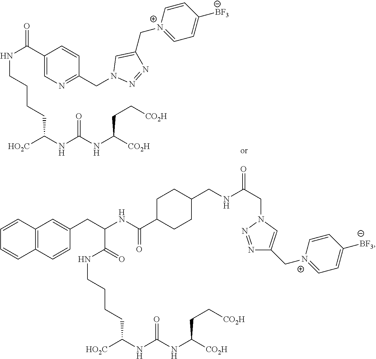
[HO2C]C(NC(NC([CO2H])CC[CO2H])=O)CCCCNC(C1=CN=C(CN2N=NC(C[N+]3=CC=C([BF3])C=C3)=C2)C=C1)=O.[HO2C]C(NC(NC([CO2H])CC[CO2H])=O)CCCCNC(=O)C(NC(=O)C1CCC(CNC(CN2N=NC(C[N+]3=CC=C([BF3])C=C3)=C2)=O)CC1)CC1=CC2=C(C=C1)C=CC=C2
